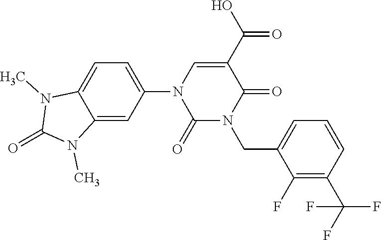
C1=C(N2C(=O)N(CC3=CC=CC(C(F)(F)F)=C3F)C(=O)C(C(=O)O)=C2)C=C2C(=C1)N(C)C(=O)N2C
